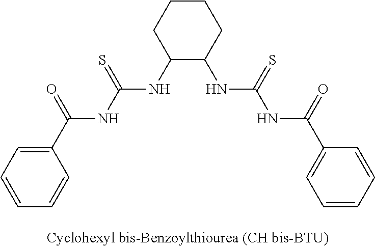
C1CCC(NC(NC(C2=CC=CC=C2)=O)=S)C(NC(NC(C2=CC=CC=C2)=O)=S)C1
